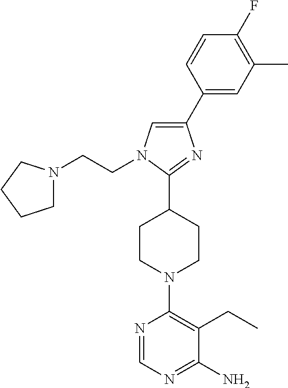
C1(C2CCN(C3=C(CC)C(N)=NC=N3)CC2)=NC(C2=CC(C)=C(F)C=C2)=CN1CCN1CCCC1
